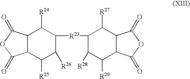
C12C(C([R25])C([R26])C([R23]C3C([R28])C([R29])C4C(C3[R27])C(=O)OC4=O)C1[R24])C(=O)OC2=O
